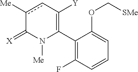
C1(C2=C([Y])cc([Me])C(=[X])N2[Me])=C(F)C=CC=C1OC[SMe]
